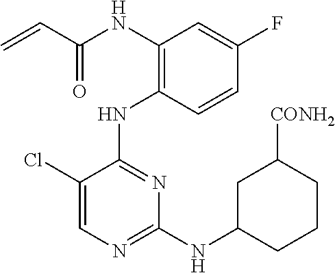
N(C1=C(NC2=NC(NC3CCCC([CONH2])C3)=NC=C2Cl)C=CC(F)=C1)C(C=C)=O
